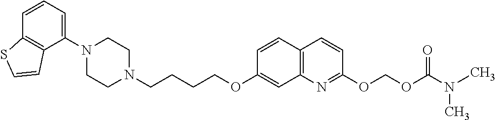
C1N(C2=CC=CC3=C2C=CS3)CCN(CCCCOC2=CC3=C(C=C2)C=CC(OCOC(=O)N(C)C)=N3)C1
